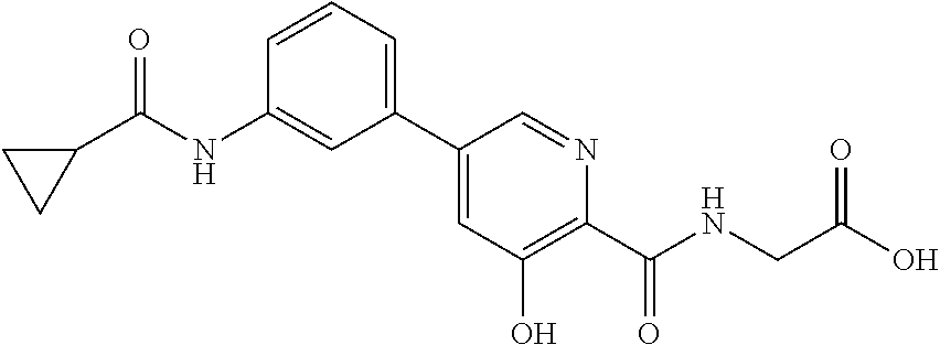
C1(C2=CC(O)=C(C(NCC(O)=O)=O)N=C2)=CC=CC(NC(C2CC2)=O)=C1
